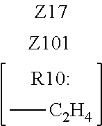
C[C2H4]
